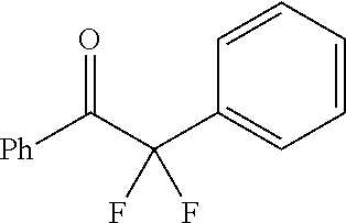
C1=CC(C(C([Ph])=O)(F)F)=CC=C1
